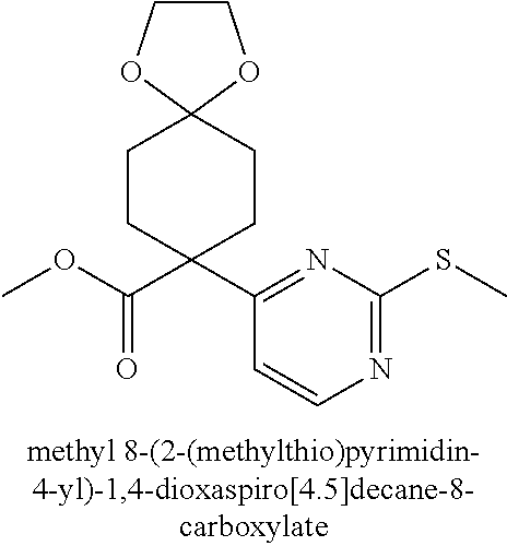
COC(C1(C2=NC(SC)=NC=C2)CCC2(CC1)OCCO2)=O
